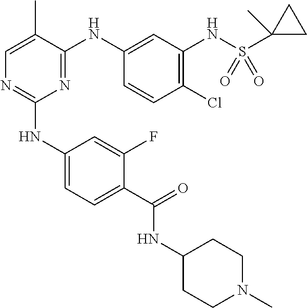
C1(NC2=CC=C(C(=O)NC3CCN(C)CC3)C(F)=C2)=NC=C(C)C(NC2=CC(NS(C3(C)CC3)(=O)=O)=C(Cl)C=C2)=N1
